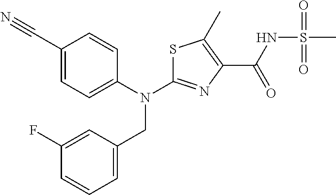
C1(C#N)=CC=C(N(C2=NC(C(NS(C)(=O)=O)=O)=C(C)S2)CC2=CC=CC(F)=C2)C=C1
